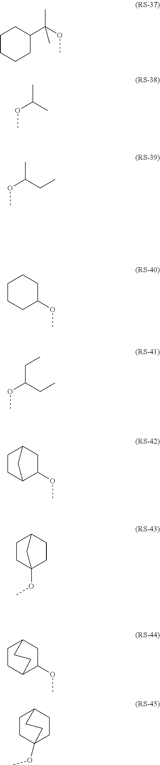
C1(C(OC)(C)C)CCCCC1.O(C(C)C)C.O(C(C)CC)C.C1CCC(OC)CC1.C(C(CC)OC)C.C1(OC)C2CCC(C1)C2.C1C2(OC)CCC(C1)C2.C1CC2C(OC)CC1CC2.C1CC2(OC)CCC1CC2
